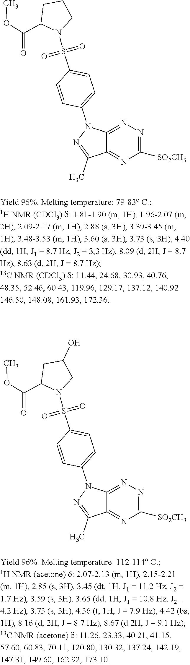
C12=NN=C([SO2CH3])N=C1C(C)=NN2C1=CC=C(S(N2CCCC2C(OC)=O)(=O)=O)C=C1.C12=NN=C([SO2CH3])N=C1C(C)=NN2C1=CC=C(S(N2CC(O)CC2C(OC)=O)(=O)=O)C=C1
